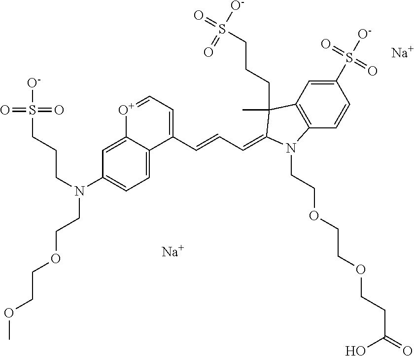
[Na].C12=CC(N(CCCS(=O)(=O)[O-])CCOCCOC)=CC=C1C(C=CC=C1C(C)(CCCS(=O)([O-])=O)C3=C(C=CC(S([O-])(=O)=O)=C3)N1CCOCCOCCC(=O)O)=CC=[O+]2.[Na]
